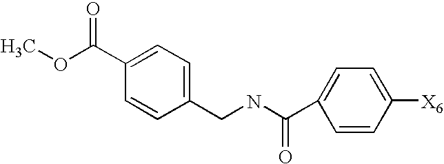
C1(C(OC)=O)=CC=C(CNC(C2=CC=C([X6])C=C2)=O)C=C1
